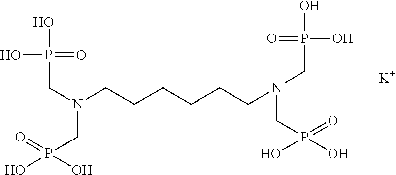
C(N(CCCCCCN(CP(O)(O)=O)CP(O)(=O)O)CP(O)(=O)O)P(O)(=O)O.[K]
